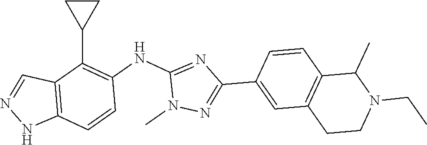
C1CC1C1=C(NC2=NC(C3=CC4=C(C=C3)C(C)N(CC)CC4)=NN2C)C=CC2=C1C=NN2
